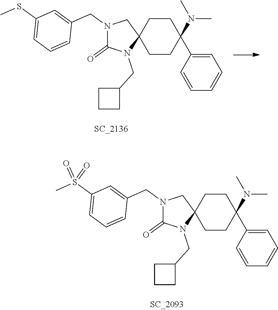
N1(CC2=CC(S(C)(=O)=O)=CC=C2)C(=O)N(CC2CCC2)C2(C1)CCC(C1=CC=CC=C1)(N(C)C)CC2.N1(CC2=CC(SC)=CC=C2)C(=O)N(CC2CCC2)C2(C1)CCC(C1=CC=CC=C1)(N(C)C)CC2
